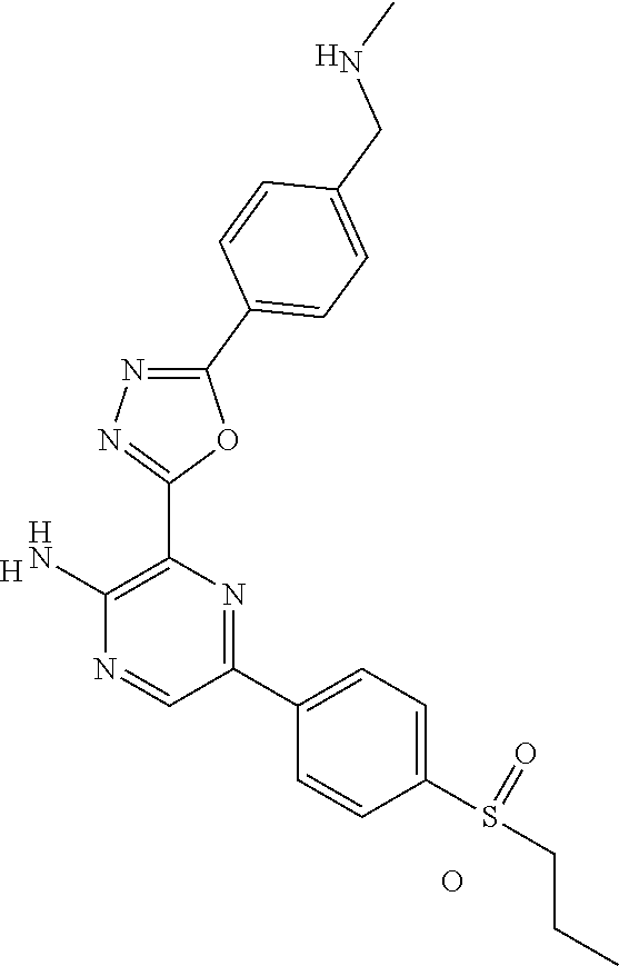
[H].C1(N)=C(C2=NN=C(C3=CC=C(CNC)C=C3)O2)N=C(C2=CC=C(S(CCC)=O)C=C2)C=N1.O.[H]
